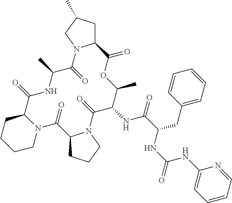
C12CC(C)CN1C(=O)C(C)NC(=O)C1CCCCN1C(=O)C1CCCN1C(=O)C(NC(=O)C(CC1=CC=CC=C1)NC(=O)NC1=CC=CC=N1)C(C)OC2=O
